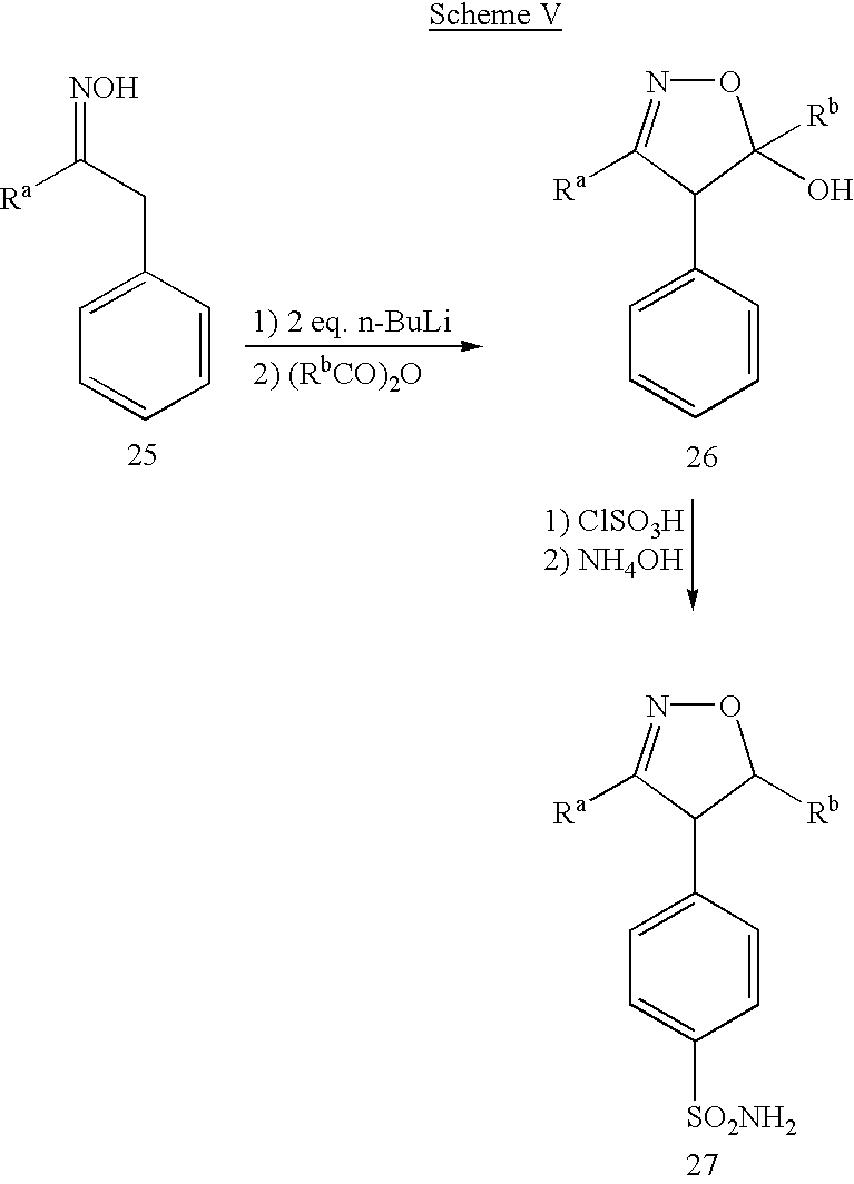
C1=CC(CC([Ra])=[NOH])=CC=C1.C1=CC(C2C([Ra])=NOC2([Rb])O)=CC=C1.C1=CC(C2C([Ra])=NOC2[Rb])=CC=C1[SO2NH2]
